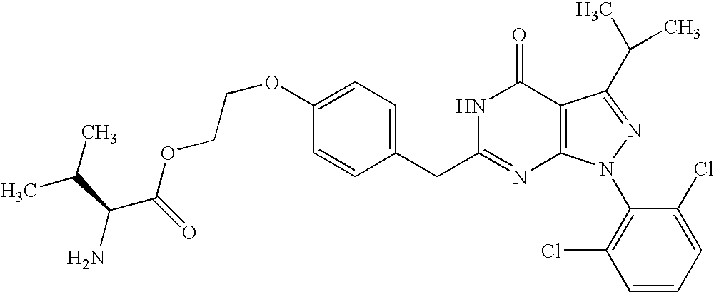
C(OC1=CC=C(CC2=NC3=C(C(=O)N2)C(C(C)C)=NN3C2=C(Cl)C=CC=C2Cl)C=C1)COC(C(C(C)C)N)=O
